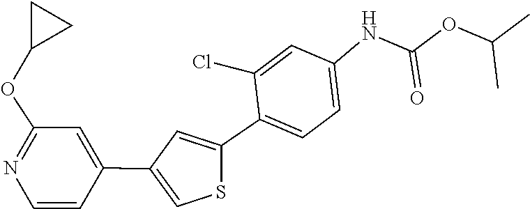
C1(C2=CC(C3=CC(OC4CC4)=NC=C3)=CS2)=CC=C(NC(=O)OC(C)C)C=C1Cl
